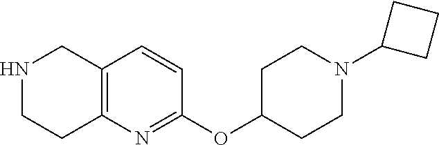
C12=C(N=C(OC3CCN(C4CCC4)CC3)C=C1)CCNC2
